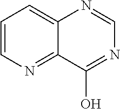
C1=CN=C2C(=C1)N=CN=C2O
